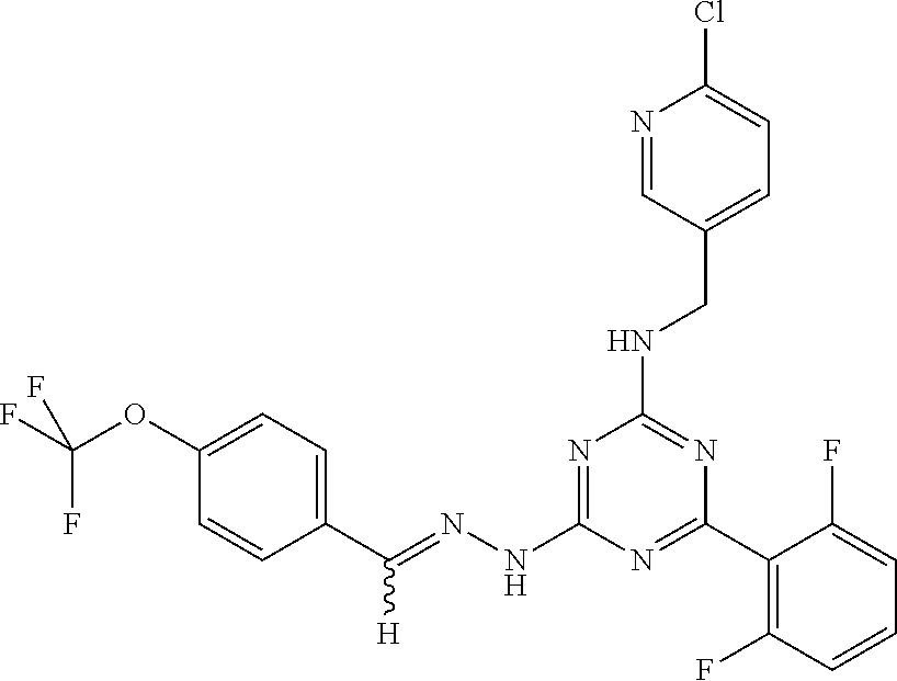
C1(C(=NNC2=NC(NCC3=CC=C(Cl)N=C3)=NC(C3=C(F)C=CC=C3F)=N2)[H])=CC=C(OC(F)(F)F)C=C1
